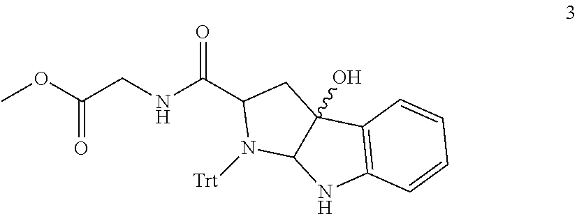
COC(CNC(C1N([Trt])C2C(O)(C1)C1=C(N2)C=CC=C1)=O)=O
